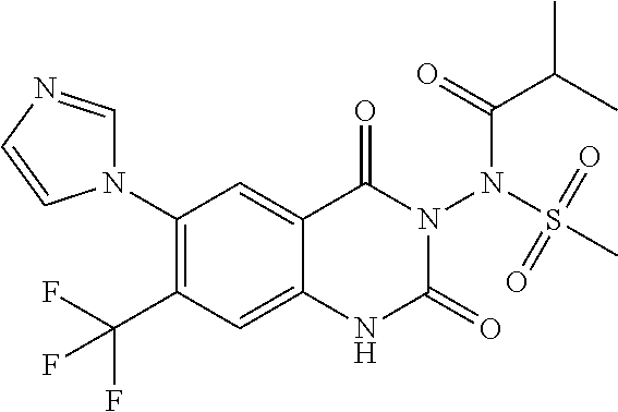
C1(N2C=NC=C2)=C(C(F)(F)F)C=C2C(=C1)C(=O)N(N(S(=O)(=O)C)C(=O)C(C)C)C(=O)N2
